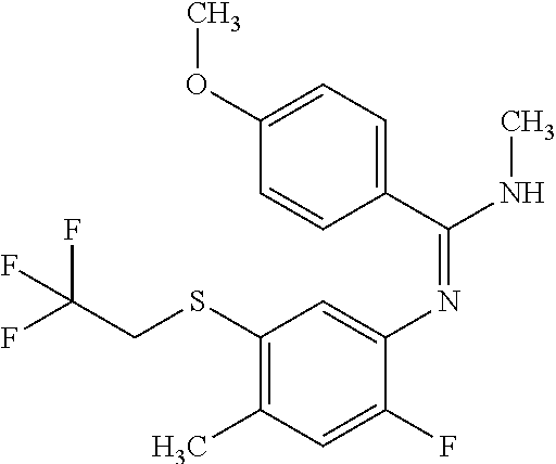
N(C1=CC(SCC(F)(F)F)=C(C)C=C1F)=C(NC)C1=CC=C(OC)C=C1
